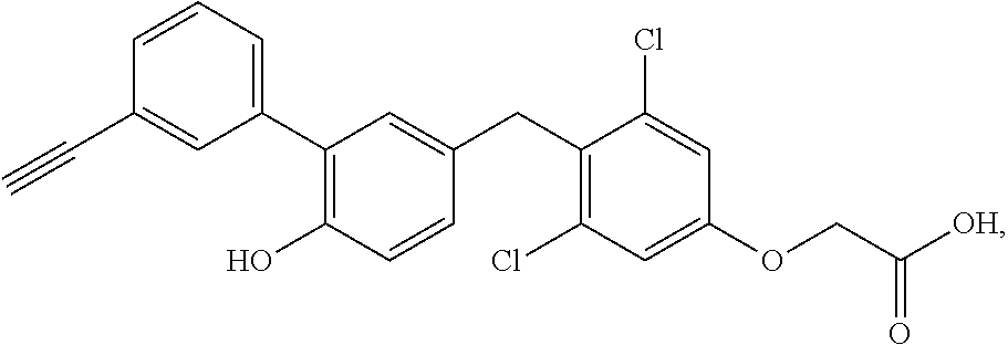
C1=CC=C(C2=C(O)C=CC(CC3=C(Cl)C=C(OCC([OH])=O)C=C3Cl)=C2)C=C1C#C
